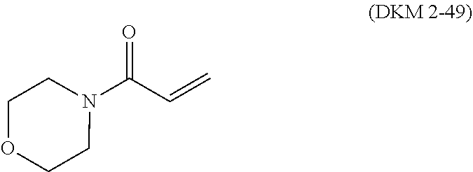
O=C(C=C)N1CCOCC1
